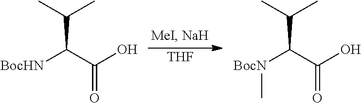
[THF].[BocHN]C(C(O)=O)C(C)C.[BocN](C(C(O)=O)C(C)C)C
